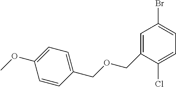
C1=C(COCC2=CC=C(OC)C=C2)C(Cl)=CC=C1Br
